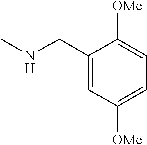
CNCC1=CC([OMe])=CC=C1[OMe]
